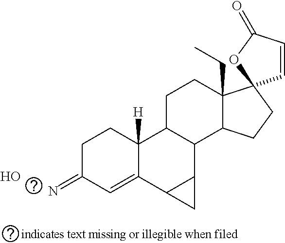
C1C(=N)C=C2C([H])(C1)C1C(C3C2C3)C2C(CC)(CC1)C1(CC2)C=CC(=O)O1.O
